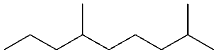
C(C)CC(CCCC(C)C)C
